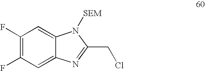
C1(F)=C(F)C=C2C(=C1)N([SEM])C(CCl)=N2
